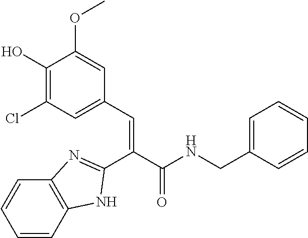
C1(O)=C(Cl)C=C(C=C(C(NCC2=CC=CC=C2)=O)C2=NC3=C(N2)C=CC=C3)C=C1OC
